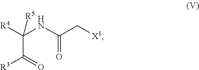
[X1]CC(NC([R4])(C(=O)[R3])[R5])=O
